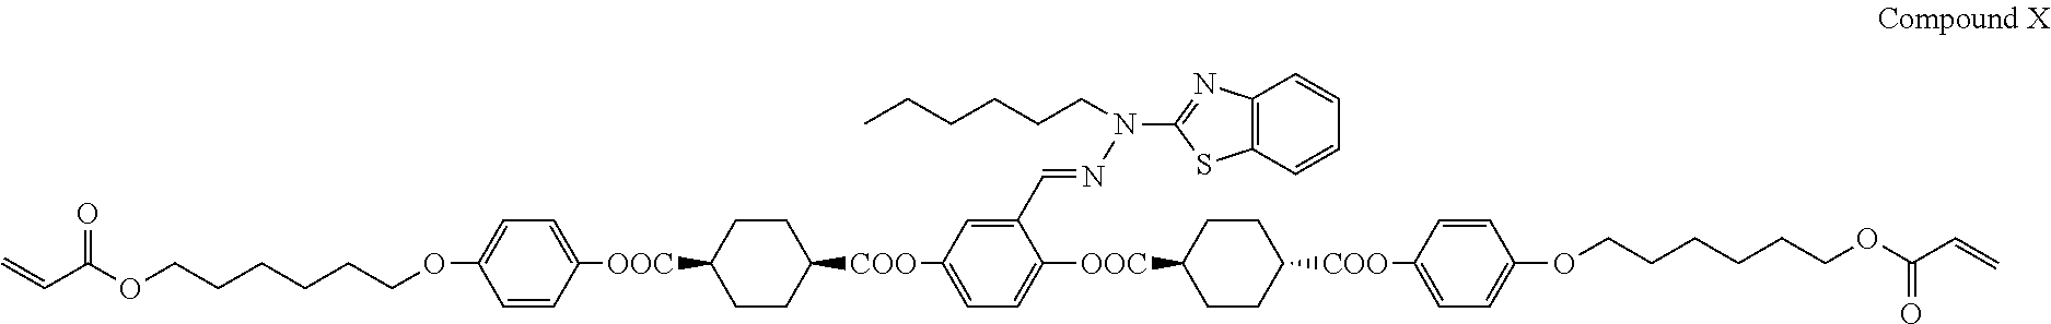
C=CC(OCCCCCCOC1=CC=C([OOC]C2CCC([COO]C3=CC=C([OOC]C4CCC([COO]C5=CC=C(OCCCCCCOC(C=C)=O)C=C5)CC4)C(C=NN(C4=NC5=C(S4)C=CC=C5)CCCCCC)=C3)CC2)C=C1)=O
